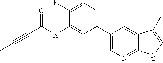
C(#CC(NC1=CC(C2=CN=C3C(=C2)C(C)=CN3)=CC=C1F)=O)C
